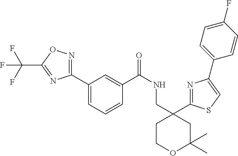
C1(C2=NOC(C(F)(F)F)=N2)=CC=CC(C(NCC2(C3=NC(C4=CC=C(F)C=C4)=CS3)CCOC(C)(C)C2)=O)=C1
